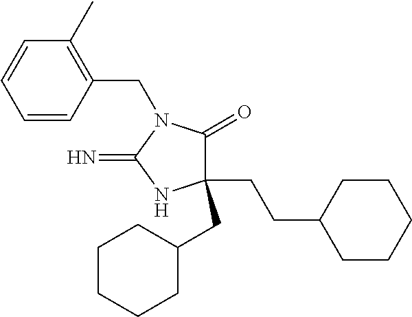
C1(CCC2CCCCC2)(CC2CCCCC2)C(=O)N(CC2=C(C)C=CC=C2)C(=N)N1
